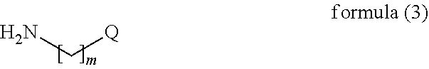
NC[Q]
